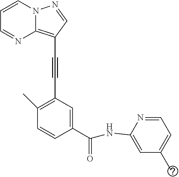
C1=CN2C(=C(C#CC3=C(C)C=CC(C(NC4=CC(C)=CC=N4)=O)=C3)C=N2)N=C1
